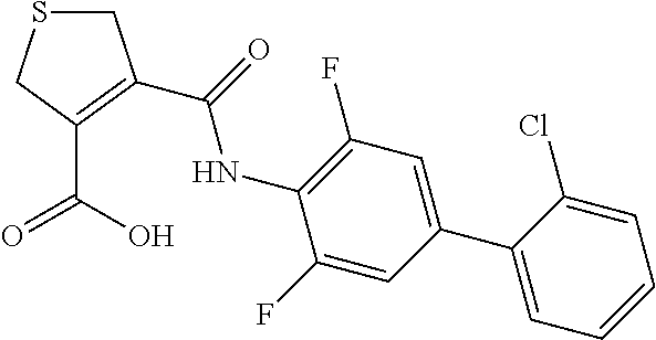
C1SCC(C(O)=O)=C1C(NC1=C(F)C=C(C2=CC=CC=C2Cl)C=C1F)=O
